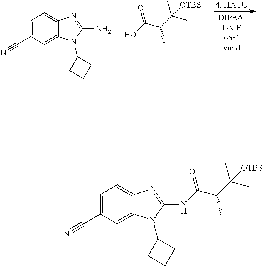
OC(C(C(C)(C)[OTBS])C)=O.C1=C(C#N)C=C2C(=C1)N=C(N)N2C1CCC1.C1=C(C#N)C=C2C(=C1)N=C(NC(C(C(C)(C)[OTBS])C)=O)N2C1CCC1
